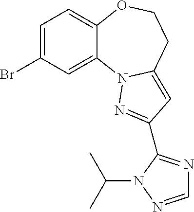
C1=C(Br)C=C2C(=C1)OCCC1=CC(C3=NC=NN3C(C)C)=NN21
